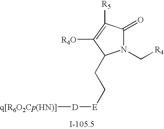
N1(C[R4])C(=O)C([R5])=C([R4O])C1CC[E][D][q[R6O2Cp(HN)]]
